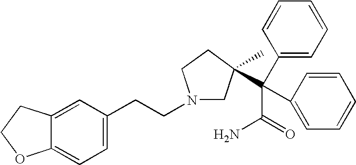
C1=C(CCN2CC(C)(C(C3=CC=CC=C3)(C3=CC=CC=C3)C(=O)N)CC2)C=C2C(=C1)OCC2
